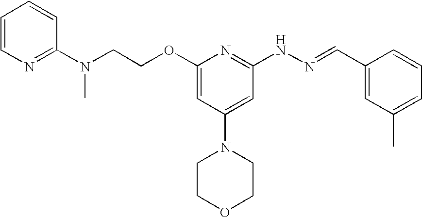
C(COC1=CC(N2CCOCC2)=CC(NN=CC2=CC(C)=CC=C2)=N1)N(C1=NC=CC=C1)C
